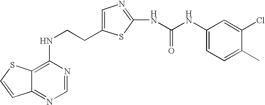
C(CNC1=C2C(=NC=N1)C=CS2)C1=CN=C(NC(=O)NC2=CC=C(C)C(Cl)=C2)S1
